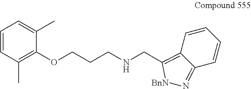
C1(OCCCNCC2=C3C=CC=CC3=N[BnN]2)=C(C)C=CC=C1C
